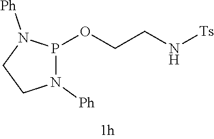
O(CCN[Ts])P1N([Ph])CCN1[Ph]
